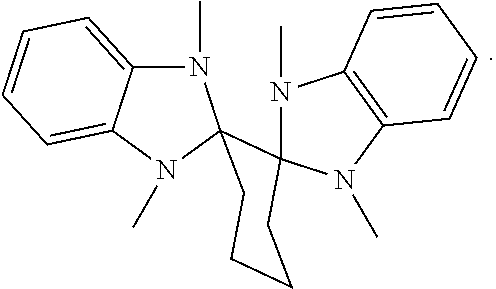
N1(C)C2=CC=CC=C2N(C)C12C1(CCCC2)N(C)C2=C(N1C)C=CC=C2
